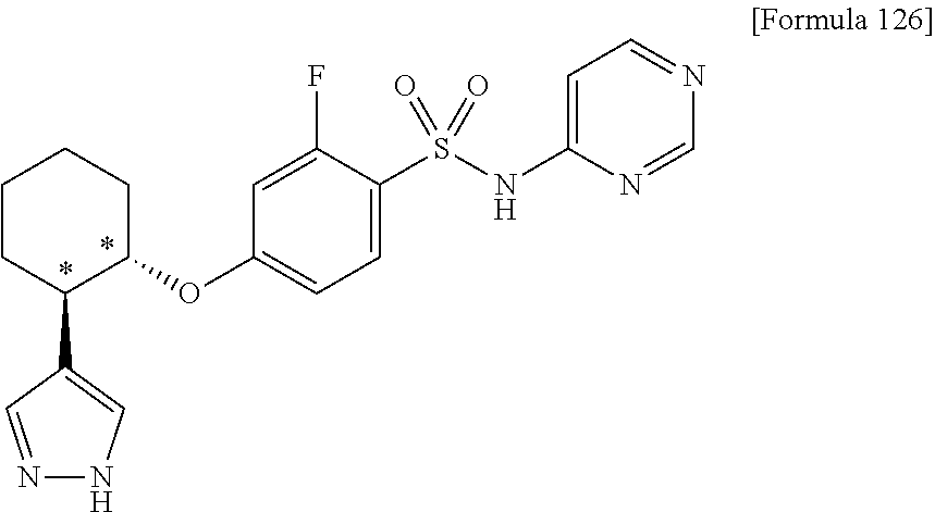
C1(S(NC2=CC=NC=N2)(=O)=O)=CC=C(OC2CCCCC2C2=CNN=C2)C=C1F
